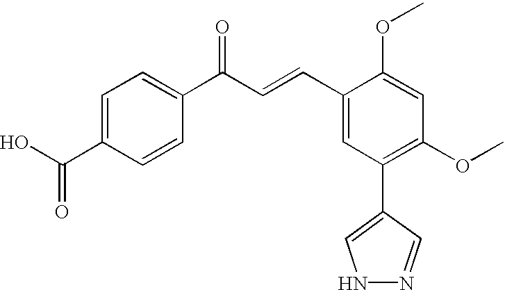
C1=C(C(O)=O)C=CC(C(C=CC2=CC(C3=CNN=C3)=C(OC)C=C2OC)=O)=C1
